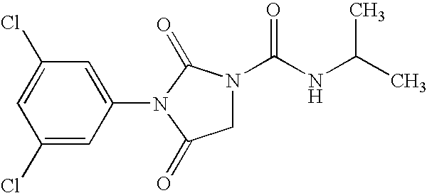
C1(Cl)=CC(Cl)=CC(N2C(=O)CN(C(NC(C)C)=O)C2=O)=C1
